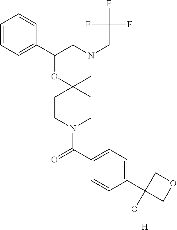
N1(CC(F)(F)F)CC2(OC(C3=CC=CC=C3)C1)CCN(C(C1=CC=C(C3(O)COC3)C=C1)=O)CC2.[H]
